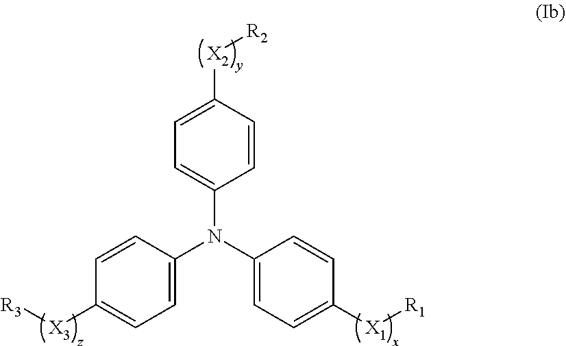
C1=C([X3][R3])C=CC(N(C2=CC=C([X1][R1])C=C2)C2=CC=C([X2][R2])C=C2)=C1
